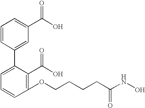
C1=CC(C2=CC=CC(OCCCCC(NO)=O)=C2C(O)=O)=CC(C(O)=O)=C1
